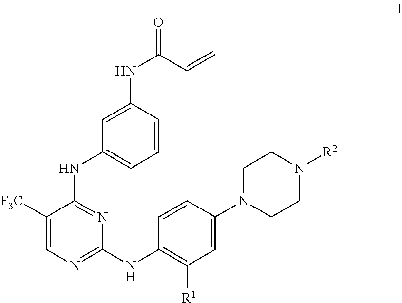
C1([F3C])=CN=C(NC2=C([R1])C=C(N3CCN([R2])CC3)C=C2)N=C1NC1=CC=CC(NC(C=C)=O)=C1
